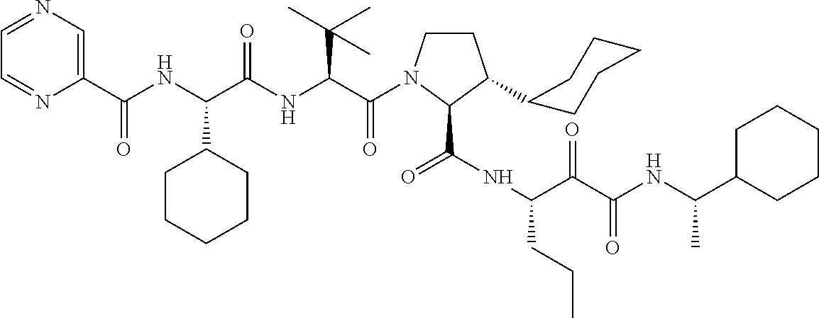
C1(C(NC(C(NC(C(=O)N2CCC(C3CCCCC3)C2C(=O)NC(CCC)C(=O)C(=O)NC(C)C2CCCCC2)C(C)(C)C)=O)C2CCCCC2)=O)=CN=CC=N1
